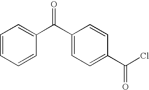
C1=CC=CC(C(C2=CC=C(C(Cl)=O)C=C2)=O)=C1
